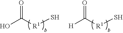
OC([R1]S)=O.[H]C([R1]S)=O
